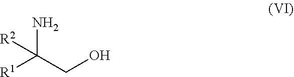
[R1]C(CO)(N)[R2]
